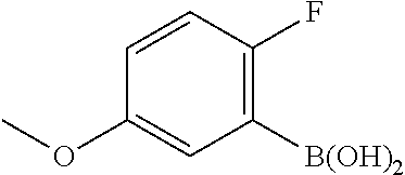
C1=CC(OC)=CC([B(OH)2])=C1F
